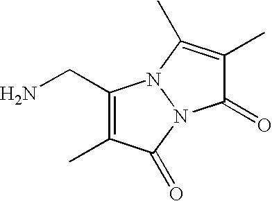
C1(CN)=C(C)C(=O)N2N1C(C)=C(C)C2=O
